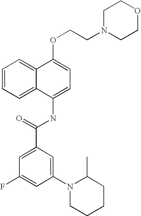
C1=CC=C2C(=C1)C(OCCN1CCOCC1)=CC=C2NC(C1=CC(F)=CC(N2CCCCC2C)=C1)=O
